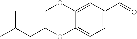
C1(OC)=CC(C=O)=CC=C1OCCC(C)C
